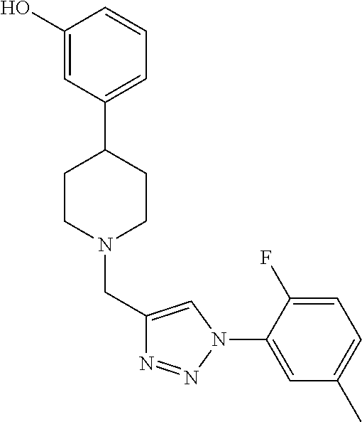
C1(O)=CC(C2CCN(CC3=CN(C4=CC(C)=CC=C4F)N=N3)CC2)=CC=C1
